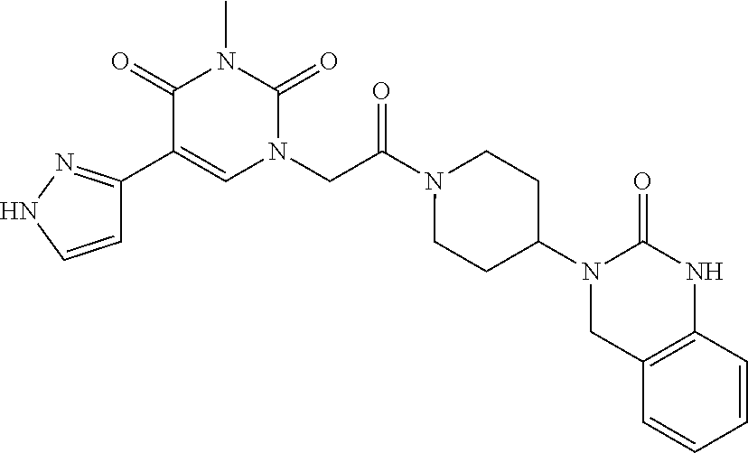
C1=CNN=C1C1=CN(CC(N2CCC(N3CC4=C(NC3=O)C=CC=C4)CC2)=O)C(=O)N(C)C1=O
